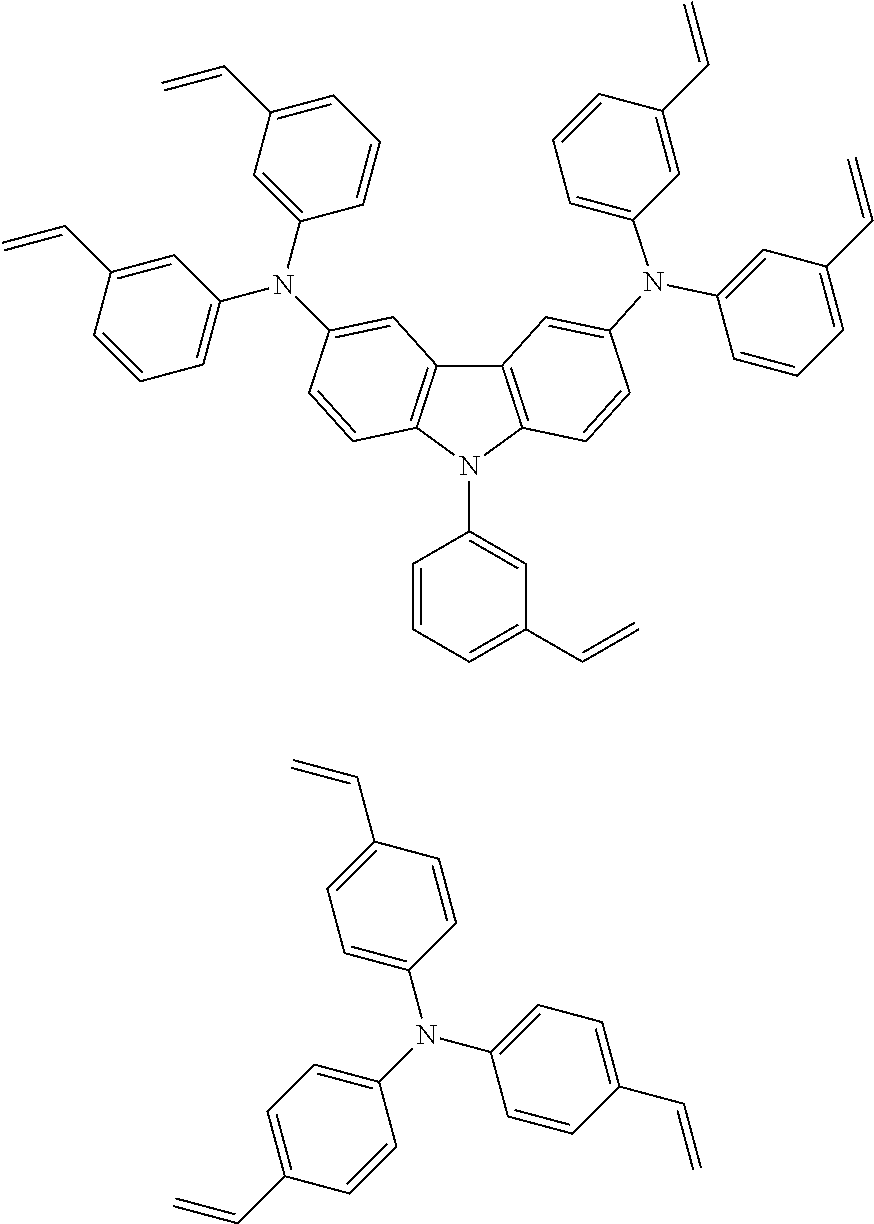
C12=C(N(C3=CC(C=C)=CC=C3)C3=C1C=C(N(C1=CC(C=C)=CC=C1)C1=CC=CC(C=C)=C1)C=C3)C=CC(N(C1=CC=CC(C=C)=C1)C1=CC(C=C)=CC=C1)=C2.C1=C(N(C2=CC=C(C=C)C=C2)C2=CC=C(C=C)C=C2)C=CC(C=C)=C1
